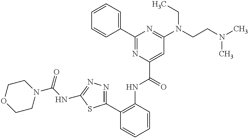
C1=CC=C(C2=NC(C(NC3=C(C4=NN=C(NC(N5CCOCC5)=O)S4)C=CC=C3)=O)=CC(N(CCN(C)C)CC)=N2)C=C1
